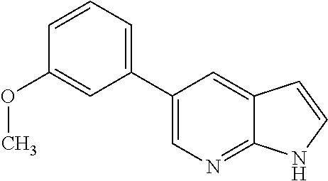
C1(C2=CN=C3C(=C2)C=CN3)=CC=CC(OC)=C1
